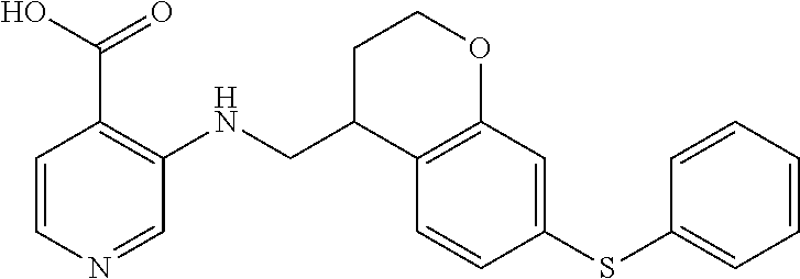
C1=CN=CC(NCC2C3=C(OCC2)C=C(SC2=CC=CC=C2)C=C3)=C1C(=O)O
